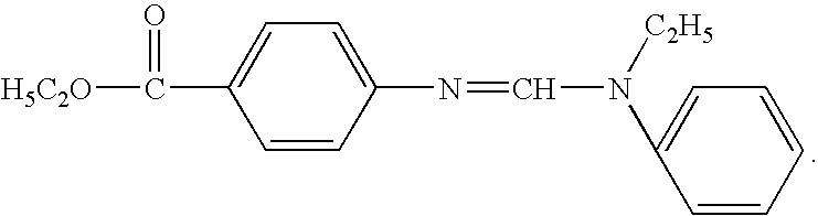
[H5C2O]C(=O)C1=CC=C(N=CN(C2=CC=CC=C2)[C2H5])C=C1
